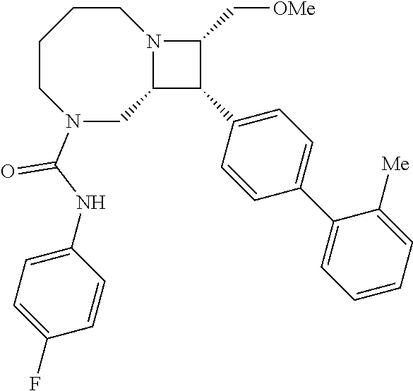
C1CCCN(C(NC2=CC=C(F)C=C2)=O)CC2N1C(C[OMe])C2C1=CC=C(C2=CC=CC=C2[Me])C=C1
